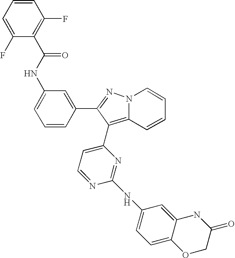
C1(NC(C2=C(F)C=CC=C2F)=O)=CC=CC(C2=NN3C=CC=CC3=C2C2=CC=NC(NC3=CC=C4C(=C3)NC(=O)CO4)=N2)=C1
